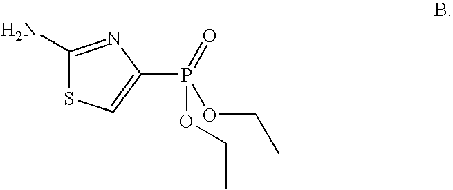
C1(N)=NC(P(OCC)(OCC)=O)=CS1
